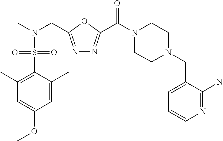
C1N(CC2=CC=CN=C2N)CCN(C(=O)C2=NN=C(CN(C)S(C3=C(C)C=C(OC)C=C3C)(=O)=O)O2)C1
